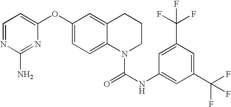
C1=NC(N)=NC(OC2=CC=C3C(=C2)CCCN3C(=O)NC2=CC(C(F)(F)F)=CC(C(F)(F)F)=C2)=C1
